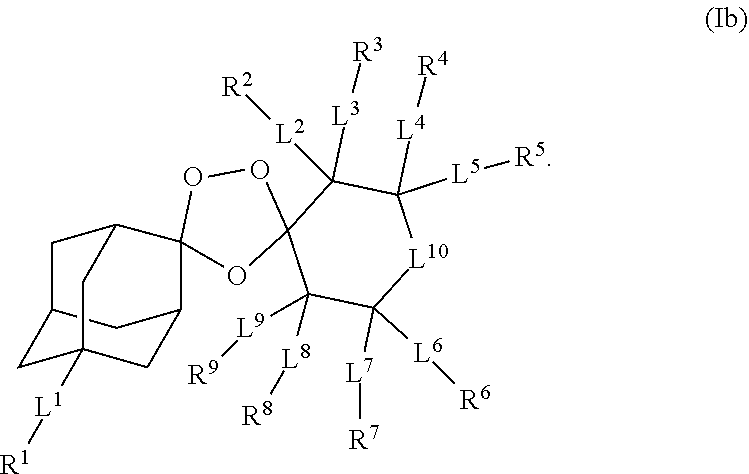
C12CC3([L1][R1])CC(C1)C1(C(C3)C2)OC2(OO1)C([L9][R9])([L8][R8])C([L7][R7])([L6][R6])[L10]C([L5][R5])([L4][R4])C2([L3][R3])[L2][R2]
